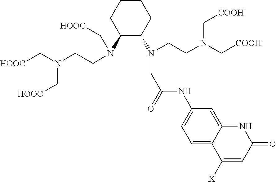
C1(N(C[HOOC])CCN(C[HOOC])C[HOOC])C(N(CCN(C[COOH])C[COOH])CC(NC2=CC=C3C(=C2)NC(=O)C=C3[X])=O)CCCC1
